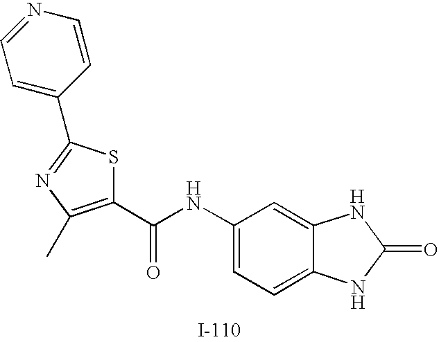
C1=C(C2=NC(C)=C(C(NC3=CC=C4C(=C3)NC(=O)N4)=O)S2)C=CN=C1
